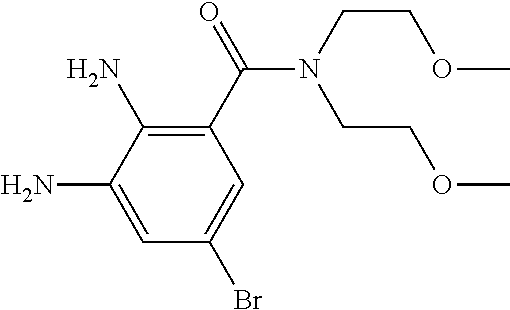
C1(C(N(CCOC)CCOC)=O)=C(N)C(N)=CC(Br)=C1
